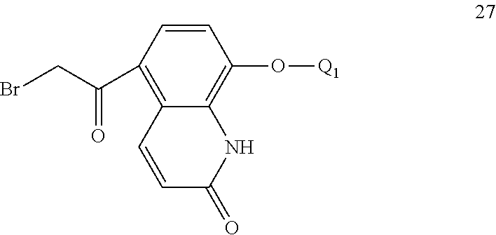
C1=CC(C(CBr)=O)=C2C(=C1O[Q1])NC(=O)C=C2
